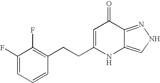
C1(F)=CC=CC(CCC2=CC(=O)C3=NNC=C3N2)=C1F
